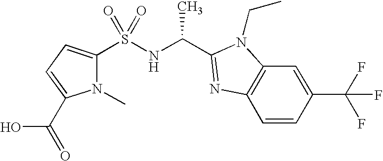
C12=C(C=CC(C(F)(F)F)=C1)N=C(C(NS(C1=CC=C(C(=O)O)N1C)(=O)=O)C)N2CC
